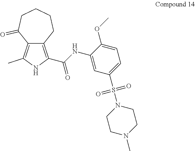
C12=C(C)NC(C(NC3=CC(S(N4CCN(C)CC4)(=O)=O)=CC=C3OC)=O)=C1CCCCC2=O
